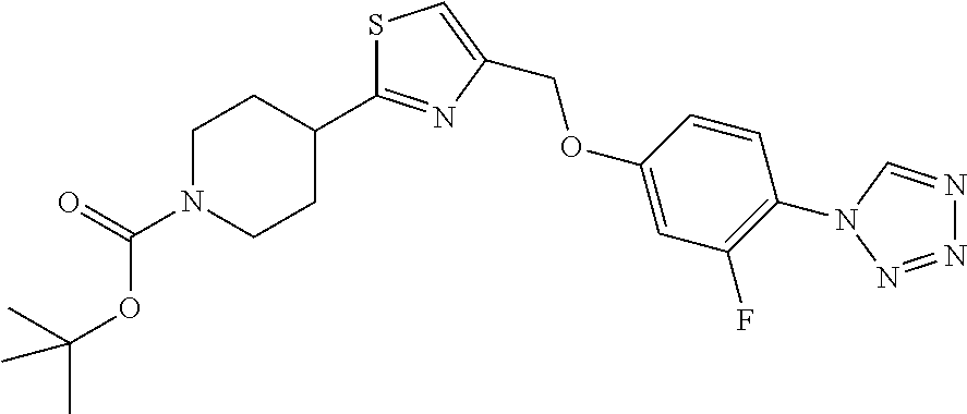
O(C(=O)N1CCC(C2=NC(COC3=CC(F)=C(N4C=NN=N4)C=C3)=CS2)CC1)C(C)(C)C
